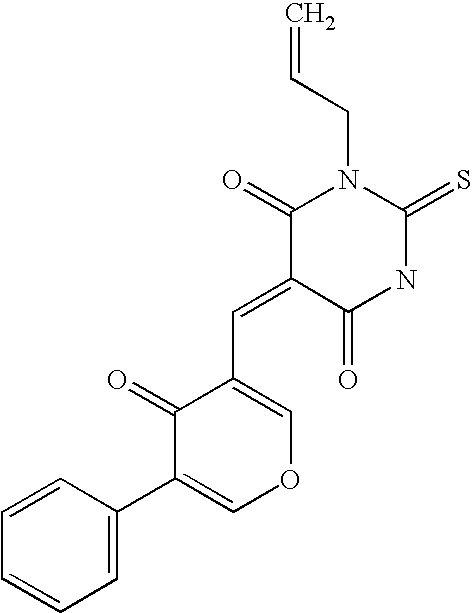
C1(C=C2C(=O)NC(=S)N(CC=C)C2=O)=COC=C(C2=CC=CC=C2)C1=O
